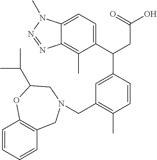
C1(C(CC(=O)O)C2=CC(CN3CC4=C(C=CC=C4)OC(C(C)C)C3)=C(C)C=C2)=CC=C2C(=C1C)N=NN2C
